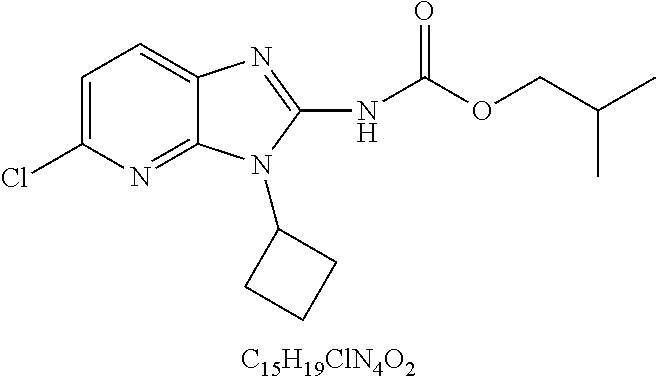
C1=C(Cl)N=C2C(=C1)N=C(NC(OCC(C)C)=O)N2C1CCC1.[C15H19ClN4O2]
